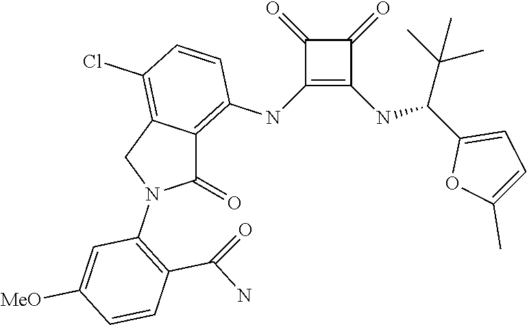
C1(NC2=C3C(=C(Cl)C=C2)CN(C2=C(C(N)=O)C=CC([MeO])=C2)C3=O)=C(NC(C2=CC=C(C)O2)C(C)(C)C)C(=O)C1=O
